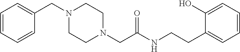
C1=CC=CC(CN2CCN(CC(NCCC3=CC=CC=C3O)=O)CC2)=C1
